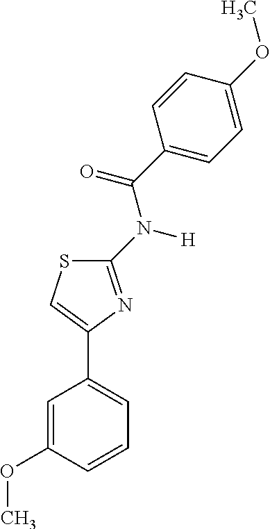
C1(N(C(C2=CC=C(OC)C=C2)=O)[H])=NC(C2=CC=CC(OC)=C2)=CS1
